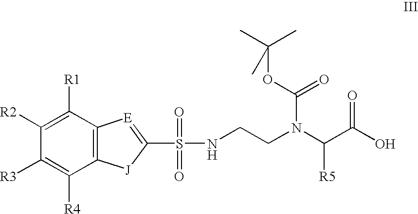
N(C(C(O)=O)[R5])(CCNS(=O)(=O)C1=[E]C2=C([J]1)C([R4])=C([R3])C([R2])=C2[R1])C(=O)OC(C)(C)C
